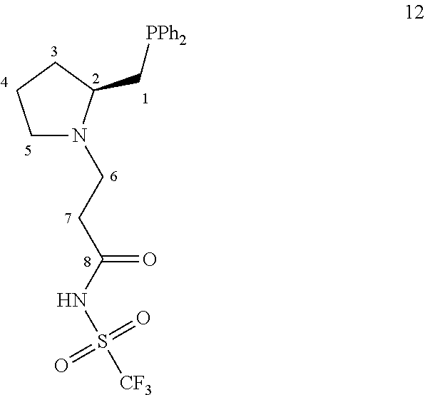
C1N(CCC(=O)NS([CF3])(=O)=O)C(C[PPh2])CC1
